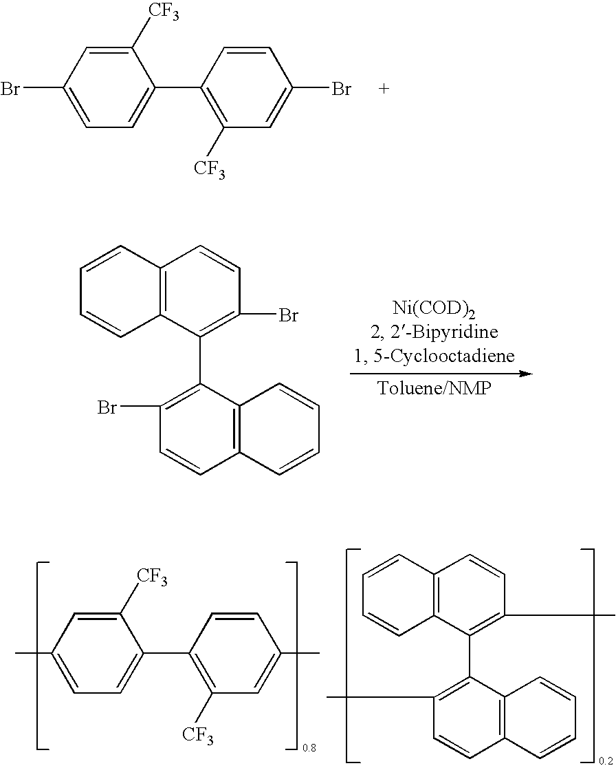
C1([CF3])=CC(Br)=CC=C1C1=C([CF3])C=C(Br)C=C1.C12=C(C(C3=C(Br)C=CC4=C3C=CC=C4)=C(Br)C=C1)C=CC=C2.C1([CF3])=CC(C)=CC=C1C1=C([CF3])C=C(C)C=C1.C12=C(C(C3=C(C)C=CC4=C3C=CC=C4)=C(C)C=C1)C=CC=C2
